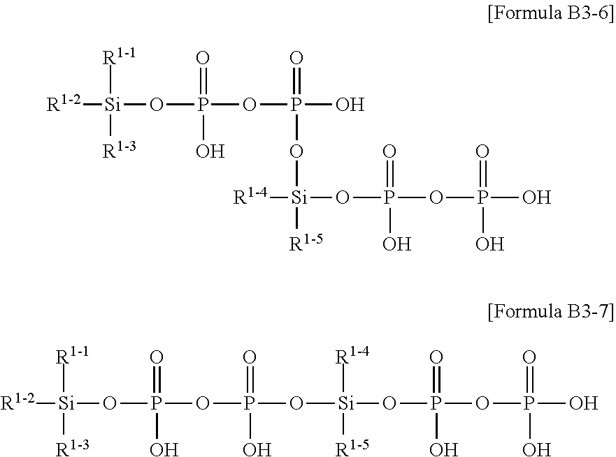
[R1-2][Si](OP(OP(O)(=O)O[Si](OP(=O)(O)OP(O)(=O)O)([R1-4])[R1-5])(=O)O)([R1-1])[R1-3].[R1-2][Si](OP(OP(=O)(O)O[Si](OP(=O)(O)OP(O)(=O)O)([R1-4])[R1-5])(=O)O)([R1-1])[R1-3]
